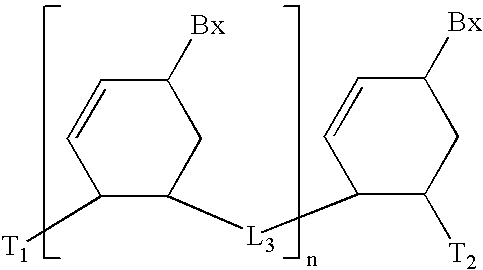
C1([T1])C([L3]C2C([T2])CC([Bx])C=C2)CC([Bx])C=C1
